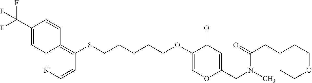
C12=NC=CC(SCCCCCOC3=COC(CN(C)C(=O)CC4CCOCC4)=CC3=O)=C1C=CC(C(F)(F)F)=C2
